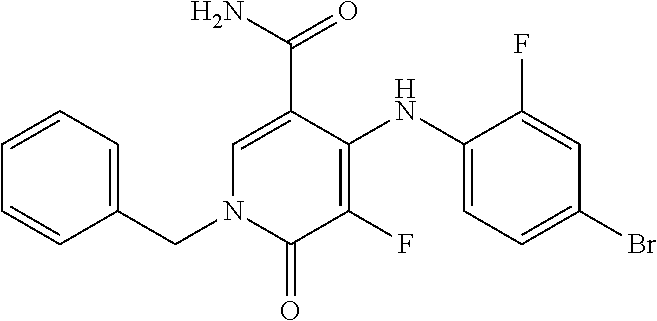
C1=C(C(N)=O)C(NC2=CC=C(Br)C=C2F)=C(F)C(=O)N1CC1=CC=CC=C1
